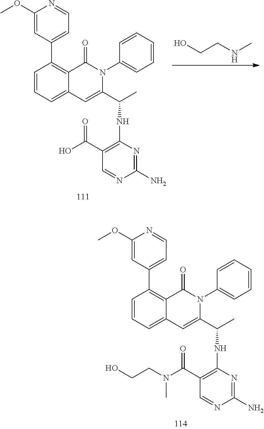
C1=CC=C2C(=C1C1=CC=NC(OC)=C1)C(=O)N(C1=CC=CC=C1)C(C(C)NC1=C(C(N(C)CCO)=O)C=NC(N)=N1)=C2.OCCNC.C1=CC=C2C(=C1C1=CC=NC(OC)=C1)C(=O)N(C1=CC=CC=C1)C(C(C)NC1=C(C(O)=O)C=NC(N)=N1)=C2
